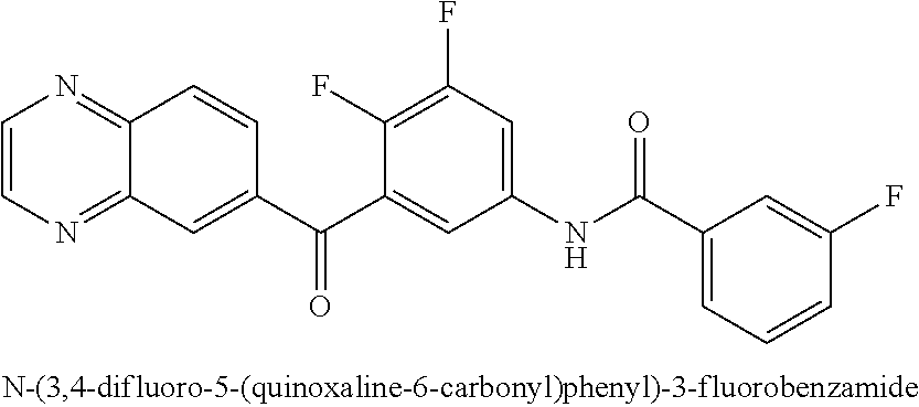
C1=CN=C2C(=N1)C=CC(C(C1=CC(NC(C3=CC=CC(F)=C3)=O)=CC(F)=C1F)=O)=C2
